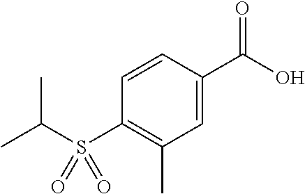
C1(S(C(C)C)(=O)=O)=C(C)C=C(C(O)=O)C=C1
